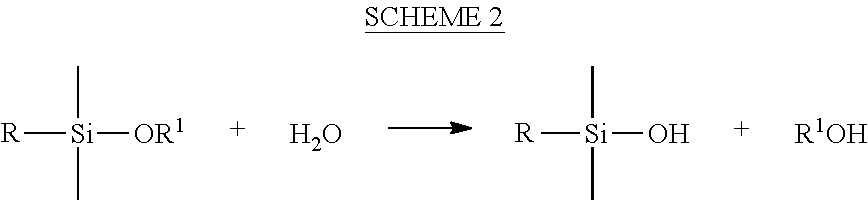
[R][Si](C)(C)[OR1].O.[R][Si](C)(C)O.[R1OH]
